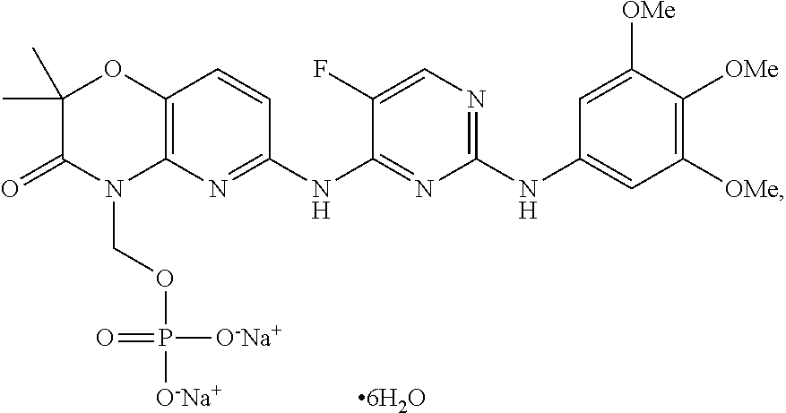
C1(C)(C)C(=O)N(COP([O-Na+])([O-Na+])=O)C2=C(O1)C=CC(NC1=NC(NC3=CC([OMe])=C([OMe])C([OMe])=C3)=NC=C1F)=N2.[6H2O]
